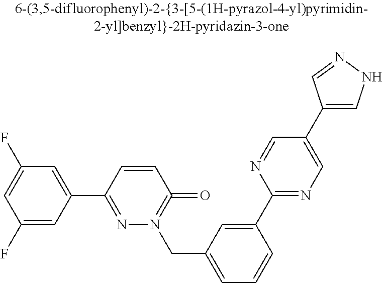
C1(F)=CC(C2=NN(CC3=CC=CC(C4=NC=C(C5=CNN=C5)C=N4)=C3)=C(=O)C=C2)=CC(F)=C1
